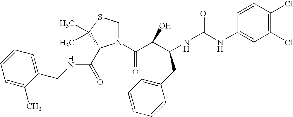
C1(NC(NC(C(C(N2CSC(C)(C)C2C(=O)NCC2=CC=CC=C2C)=O)O)CC2=CC=CC=C2)=O)=CC(Cl)=C(Cl)C=C1
